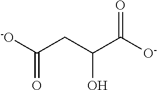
[-O]C(CC(C([O-])=O)O)=O
